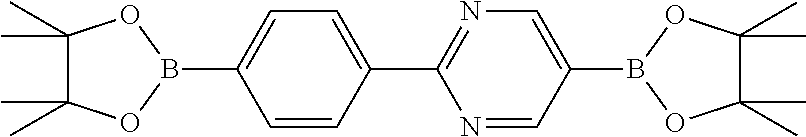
C1=CC(C2=NC=C(B3OC(C)(C)C(C)(C)O3)C=N2)=CC=C1B1OC(C)(C)C(C)(C)O1
